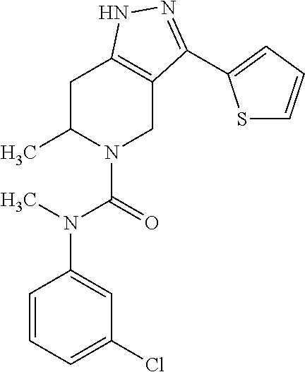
C1=CC=C(Cl)C=C1N(C)C(=O)N1CC2=C(CC1C)NN=C2C1=CC=CS1
